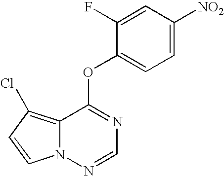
C1=CN2C(=C1Cl)C(OC1=CC=C([NO2])C=C1F)=NC=N2
